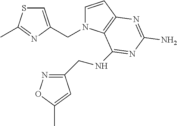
C(N1C=CC2=C1C(NCC1=NOC(C)=C1)=NC(N)=N2)C1=CSC(C)=N1
